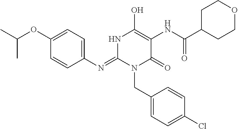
C1(N=C2N(CC3=CC=C(Cl)C=C3)C(=O)C(NC(C3CCOCC3)=O)=C(O)N2)=CC=C(OC(C)C)C=C1
